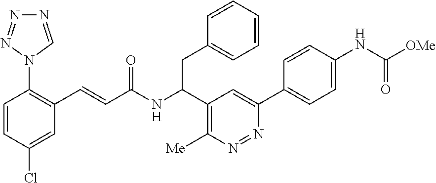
C1=CC(Cl)=CC(C=CC(NC(C2=C([Me])N=NC(C3=CC=C(NC([OMe])=O)C=C3)=C2)CC2=CC=CC=C2)=O)=C1N1C=NN=N1
